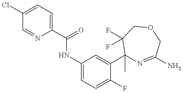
C1(C(=O)NC2=CC=C(F)C(C3(C)N=C(N)COCC3(F)F)=C2)=CC=C(Cl)C=N1
